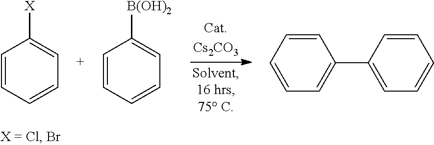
C1=CC=CC=C1[X].C1=CC=CC=C1[B(OH)2].C1=CC=CC=C1C1=CC=CC=C1
